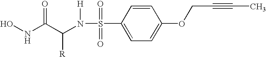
ONC(C(N(S(=O)(=O)C1=CC=C(OCC#CC)C=C1)[H])[R])=O
